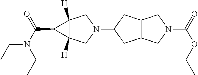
N1(C2CC3C(C2)CN(C(=O)OCC)C3)CC2([H])C([H])(C1)C2C(N(CC)CC)=O
